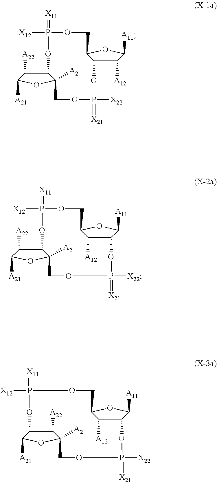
C1([A12])C([A11])OC2C1OP(=[X21])([X22])OCC1([A2])C(C([A22])C([A21])O1)OP([X12])(=[X11])OC2.C12C([A11])OC(C1[A12])COP([X12])(=[X11])OC1C([A22])C([A21])OC1([A2])COP(=[X21])([X22])O2.C12C([A11])OC(C1[A12])COP([X12])(=[X11])OC1C([A22])C([A2])(OC1[A21])COP(=[X21])([X22])O2
